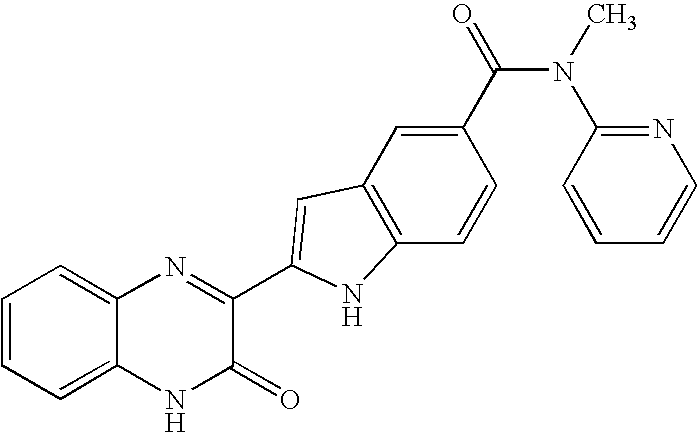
C1=C2C(=CC=C1)N=C(C1=CC3=C(C=CC(C(=O)N(C)C4=NC=CC=C4)=C3)N1)C(=O)N2
